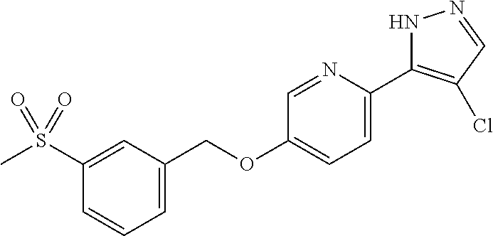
C(OC1=CC=C(C2=C(Cl)C=NN2)N=C1)C1=CC=CC(S(C)(=O)=O)=C1
